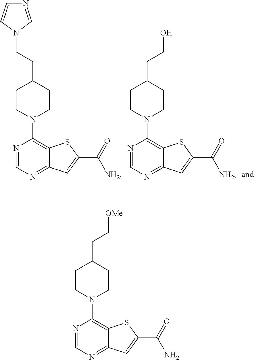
C12=NC=NC(N3CCC(CCN4C=NC=C4)CC3)=C1SC(C(=O)[NH2])=C2.C12=NC=NC(N3CCC(CCO)CC3)=C1SC(C(=O)[NH2])=C2.C12=NC=NC(N3CCC(CC[OMe])CC3)=C1SC(C(=O)[NH2])=C2
